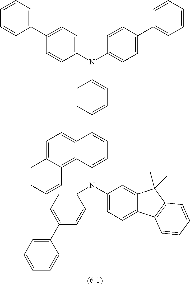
C1=CC(C2=CC=C(N(C3=CC=C4C(=C3)C(C)(C)C3=C4C=CC=C3)C3=CC=C(C4=CC=CC=C4)C=C3)C3=C4C(=CC=C23)C=CC=C4)=CC=C1N(C1=CC=C(C2=CC=CC=C2)C=C1)C1=CC=C(C2=CC=CC=C2)C=C1
